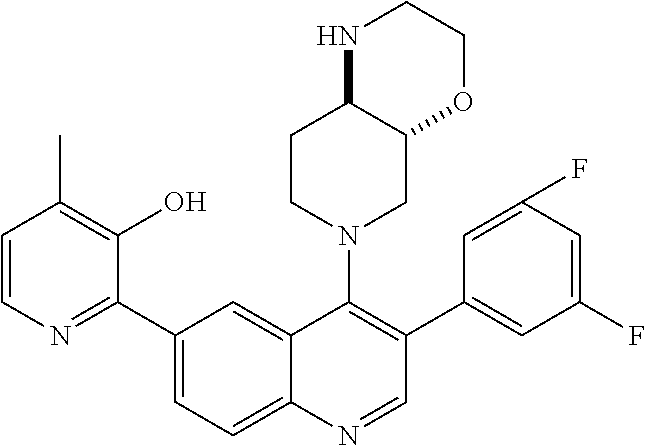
C1(C)=C(O)C(C2=CC=C3C(=C2)C(N2CC4C(CC2)NCCO4)=C(C2=CC(F)=CC(F)=C2)C=N3)=NC=C1
